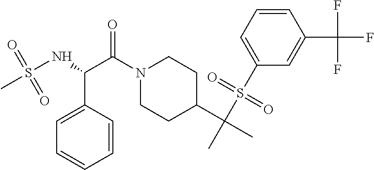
C(N1CCC(C(C)(S(C2=CC=CC(C(F)(F)F)=C2)(=O)=O)C)CC1)(=O)C(C1=CC=CC=C1)NS(C)(=O)=O
